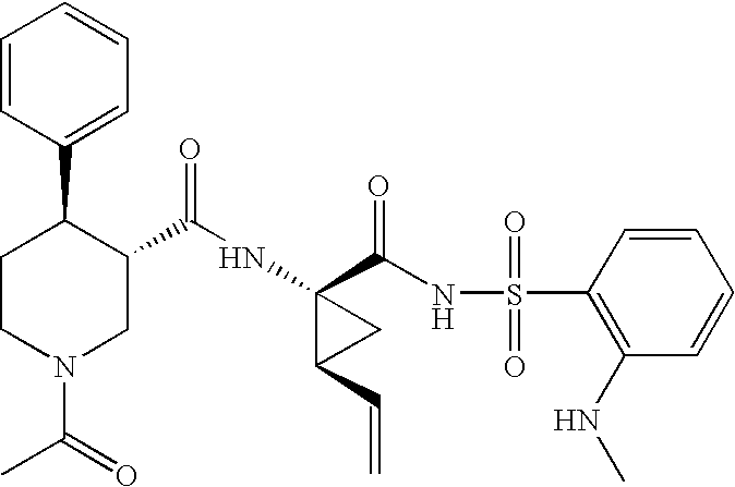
N(C1(C(NS(C2=C(NC)C=CC=C2)(=O)=O)=O)C(C=C)C1)C(=O)C1C(C2=CC=CC=C2)CCN(C(=O)C)C1
